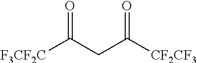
[F3CF2C]C(CC([CF2CF3])=O)=O
